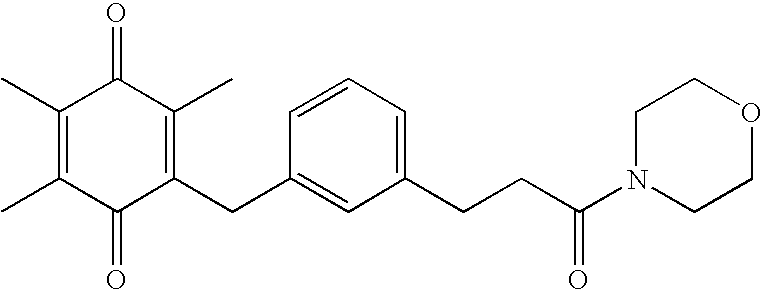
C1(=O)C(CC2=CC(CCC(N3CCOCC3)=O)=CC=C2)=C(C)C(=O)C(C)=C1C
